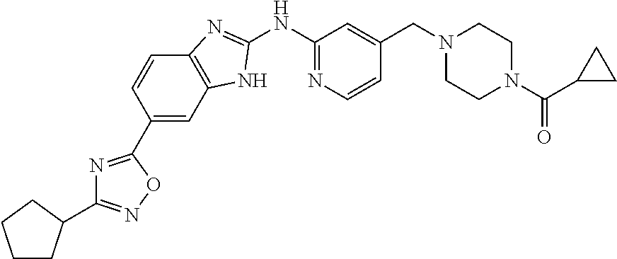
C12=C(C=CC(C3=NC(C4CCCC4)=NO3)=C1)N=C(NC1=NC=CC(CN3CCN(C(=O)C4CC4)CC3)=C1)N2
